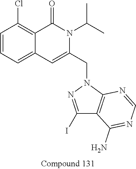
C1=CC=C2C(=C1Cl)C(=O)N(C(C)C)C(CN1N=C(I)C3=C1N=CN=C3N)=C2
